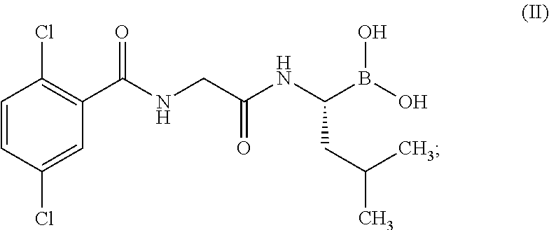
C1=CC(Cl)=CC(C(NCC(NC(B(O)O)CC(C)C)=O)=O)=C1Cl
